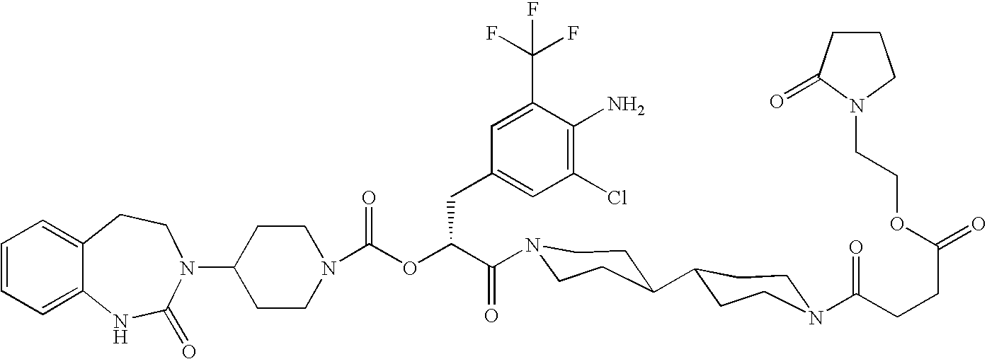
C12=CC=CC=C1NC(=O)N(C1CCN(C(OC(C(=O)N3CCC(C4CCN(C(CCC(=O)OCCN5CCCC5=O)=O)CC4)CC3)CC3=CC(Cl)=C(N)C(C(F)(F)F)=C3)=O)CC1)CC2
